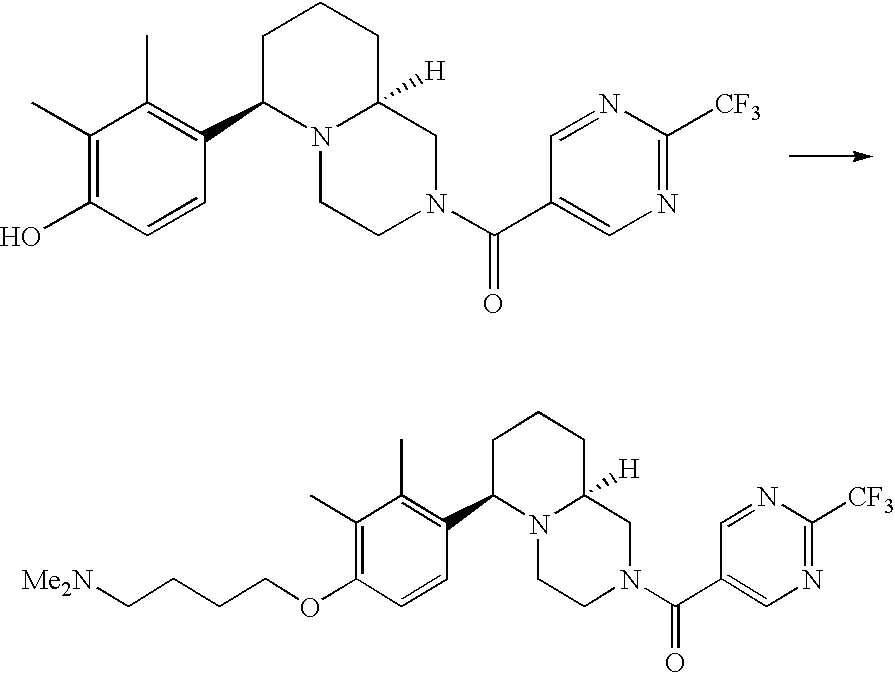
C1(C)=C(O)C=CC(C2N3C([H])(CCC2)CN(C(C2=CN=C([CF3])N=C2)=O)CC3)=C1C.C1(C)=C(OCCCC[Me2N])C=CC(C2N3C([H])(CCC2)CN(C(C2=CN=C([CF3])N=C2)=O)CC3)=C1C
